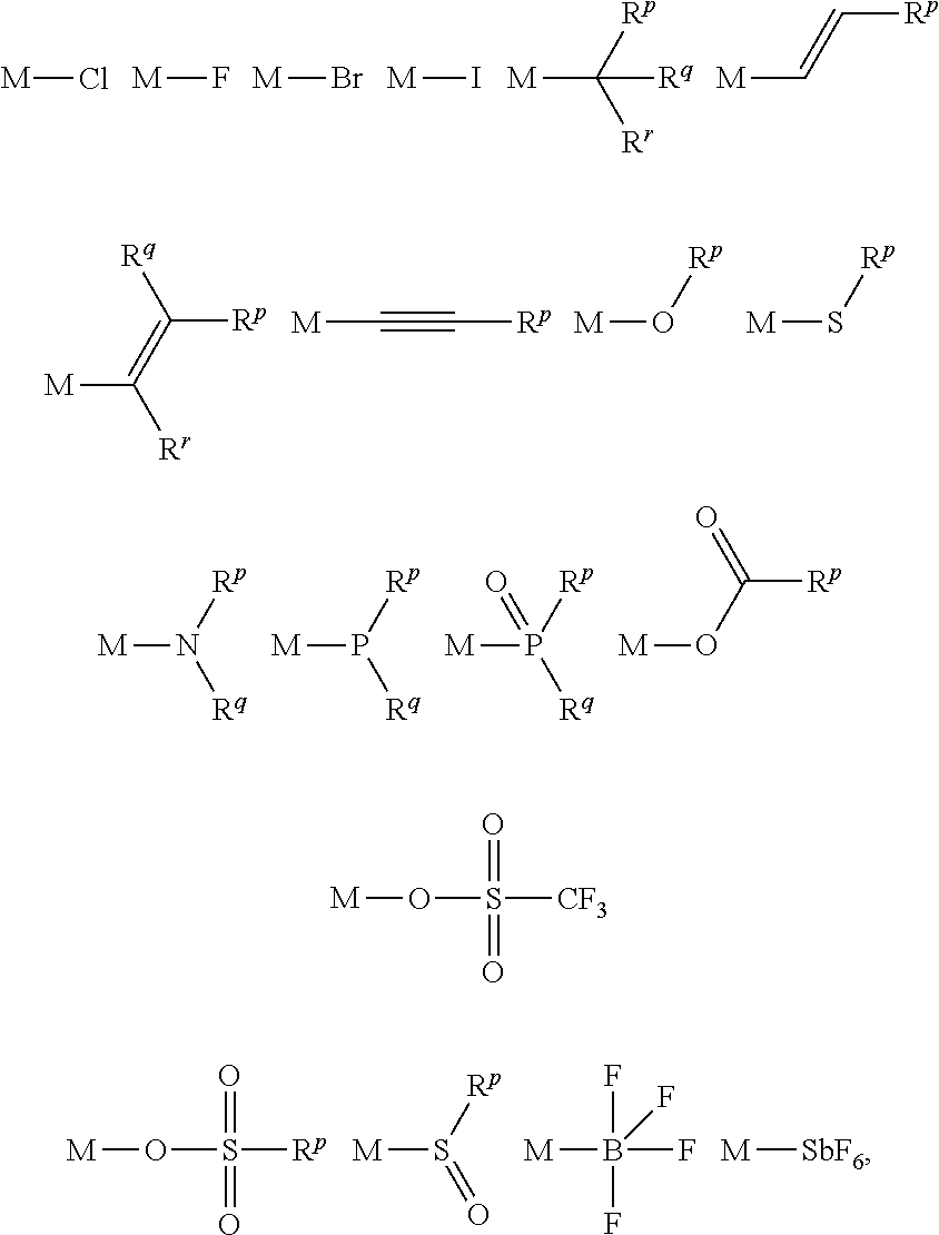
[M]Cl.[M]F.[M]Br.[M]I.[M]C([Rq])([Rp])[Rr].[M]C=C[Rp].[M]C(=C([Rp])[Rq])[Rr].[M]C#C[Rp].[M]O[Rp].[M]S[Rp].[M]OS([Rp])(=O)=O.[M]S([Rp])=O.[M]B(F)(F)(F)F.[M][SbF6].[M]N([Rp])[Rq].[M]P([Rp])([Rq])=O.[M]OC(=O)[Rp].[M]P([Rp])[Rq].[M]OS([CF3])(=O)=O
